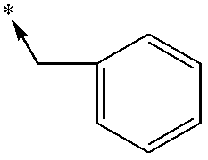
C1(C->*)=CC=CC=C1
